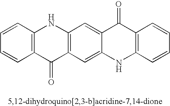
C12=C(C(=O)C3=C(N1)C=C1C(=C3)NC3=C(C1=O)C=CC=C3)C=CC=C2
